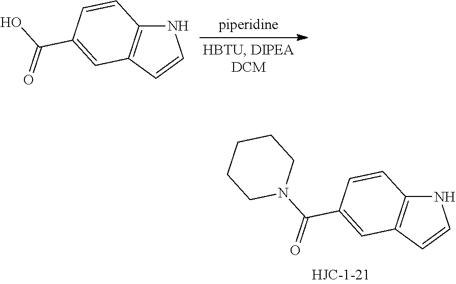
N1C2=C(C=C1)C=C(C(N1CCCCC1)=O)C=C2.N1C2=C(C=C1)C=C(C(O)=O)C=C2
